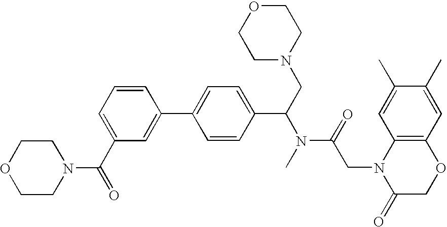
C1=C(C(=O)N2CCOCC2)C=C(C2=CC=C(C(CN3CCOCC3)N(C)C(=O)CN3C(=O)COC4=C3C=C(C)C(C)=C4)C=C2)C=C1
